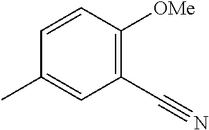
C1=CC([OMe])=C(C#N)C=C1C
